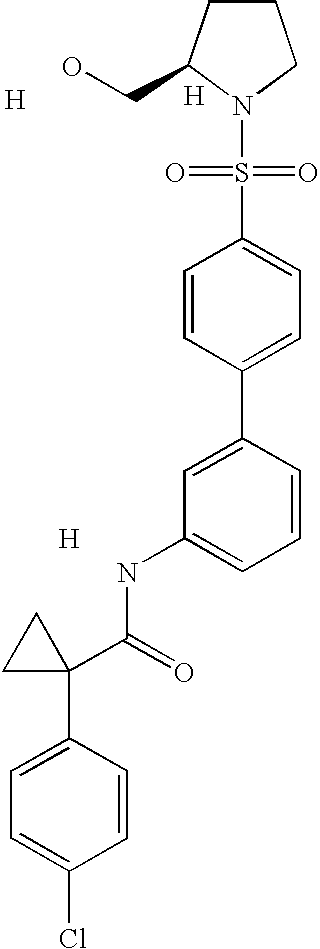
[H].C1=C(C2=CC=C(S(=O)(=O)N3C(CO)CCC3)C=C2)C=CC=C1NC(C1(C2=CC=C(Cl)C=C2)CC1)=O.[H].[H]
